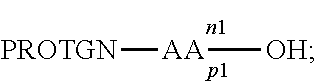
[PROTGN][AA][OH]
